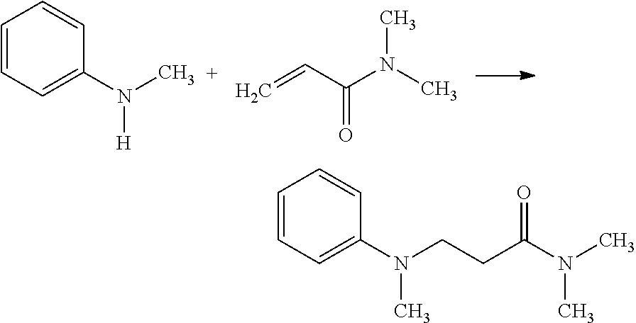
C1=CC=C(N(C)[H])C=C1.C=CC(N(C)C)=O.C1=CC=C(N(CCC(N(C)C)=O)C)C=C1
